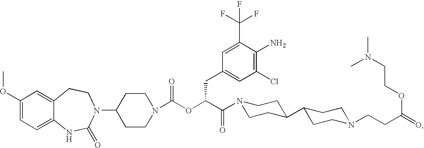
C1(OC)=CC=C2C(=C1)CCN(C1CCN(C(OC(C(=O)N3CCC(C4CCN(CCC(=O)OCCN(C)C)CC4)CC3)CC3=CC(Cl)=C(N)C(C(F)(F)F)=C3)=O)CC1)C(=O)N2
